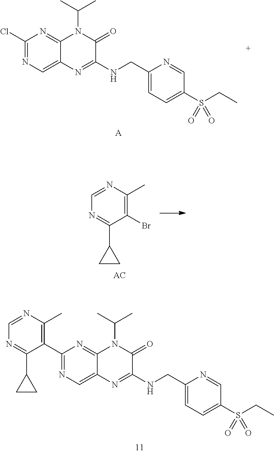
C1(Cl)=NC=C2C(=N1)N(C(C)C)C(=O)C(NCC1=CC=C(S(CC)(=O)=O)C=N1)=N2.[A].C1(Br)=C(C)N=CN=C1C1CC1.N1=C(C2=C(C)N=CN=C2C2CC2)N=C2C(=C1)N=C(NCC1=CC=C(S(CC)(=O)=O)C=N1)C(=O)N2C(C)C
